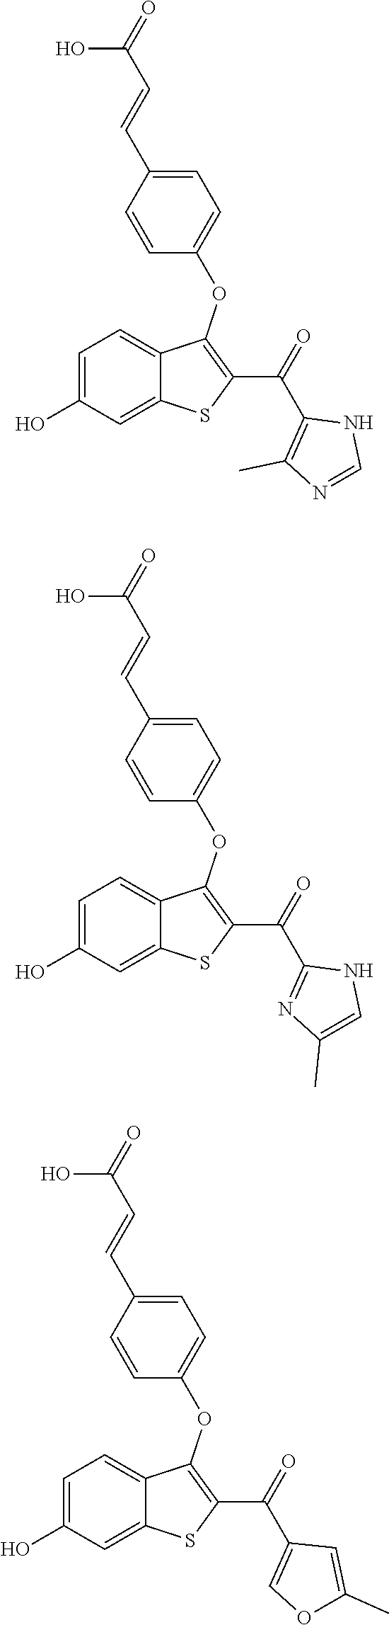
C1=C(O)C=C2C(=C1)C(OC1=CC=C(C=CC(=O)O)C=C1)=C(C(C1=C(C)N=CN1)=O)S2.C1=C(O)C=C2C(=C1)C(OC1=CC=C(C=CC(=O)O)C=C1)=C(C(C1=NC(C)=CN1)=O)S2.C1=C(O)C=C2C(=C1)C(OC1=CC=C(C=CC(=O)O)C=C1)=C(C(C1=COC(C)=C1)=O)S2
